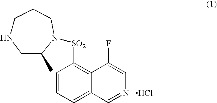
C1=CC=C2C(=C1[SO2]N1C(C)CNCCC1)C(F)=CN=C2.Cl
